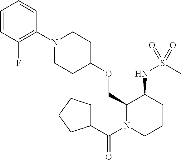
C1=CC(F)=C(N2CCC(OCC3N(C(C4CCCC4)=O)CCCC3NS(=O)(C)=O)CC2)C=C1
